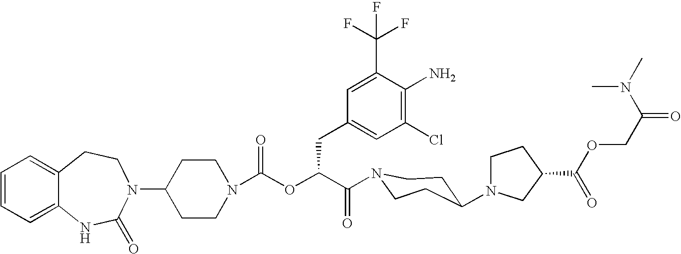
C12=CC=CC=C1NC(=O)N(C1CCN(C(OC(C(=O)N3CCC(N4CCC(C(OCC(N(C)C)=O)=O)C4)CC3)CC3=CC(Cl)=C(N)C(C(F)(F)F)=C3)=O)CC1)CC2
